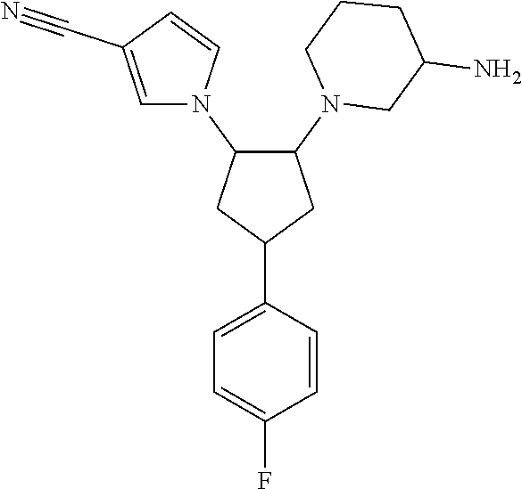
C1=CC(C2CC(N3CC(N)CCC3)C(N3C=CC(C#N)=C3)C2)=CC=C1F
